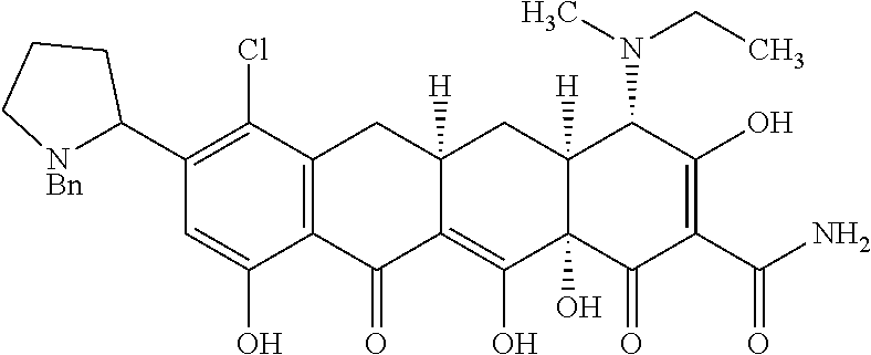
C1(C2[NBn]CCC2)=C(Cl)C2=C(C(O)=C1)C(=O)C1=C(O)C3(O)C([H])(CC1([H])C2)C(N(CC)C)C(O)=C(C(=O)N)C3=O
